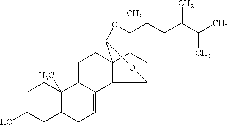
C1C(O)CC2C(C)(C1)C1C(=CC2)C2C3(CC1)C1CC2OC3OC1(CCC(C(C)C)=C)C
